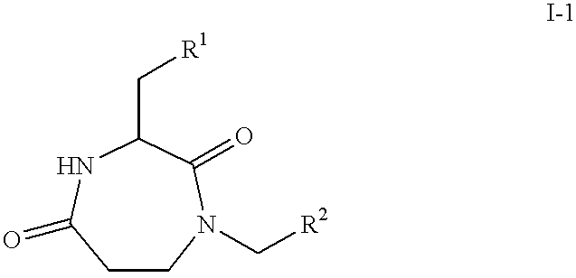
C1CN(C[R2])C(=O)C(C[R1])NC1=O
